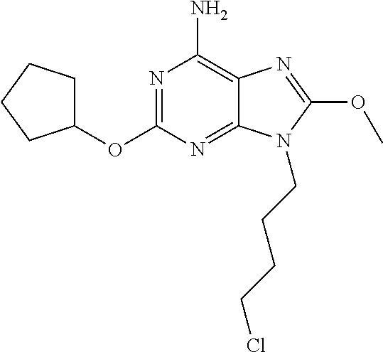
N1=C(OC2CCCC2)N=C2C(=C1N)N=C(OC)N2CCCCCl
